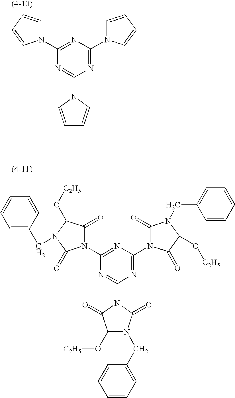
C1(N2C=CC=C2)=NC(N2C=CC=C2)=NC(N2C=CC=C2)=N1.C1(N2C(=O)C(O[C2H5])N(CC3=CC=CC=C3)C2=O)=NC(N2C(=O)N(CC3=CC=CC=C3)C(O[C2H5])C2=O)=NC(N2C(=O)C(O[C2H5])N(CC3=CC=CC=C3)C2=O)=N1
